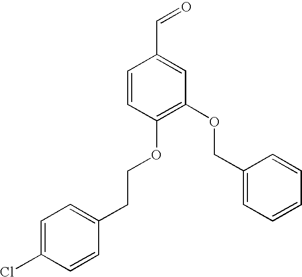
C1=CC(OCCC2=CC=C(Cl)C=C2)=C(OCC2=CC=CC=C2)C=C1C=O
